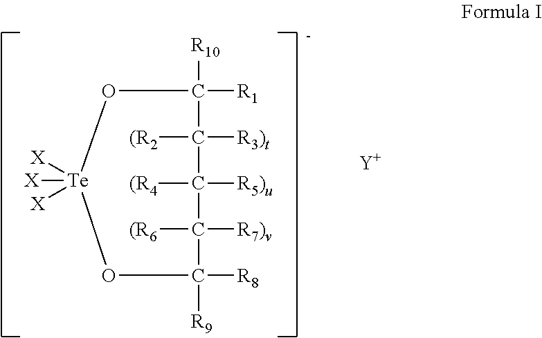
O1C([R10])([R1])C([(R2])([R3)t])C([(R4])([R5)u])C([(R6])([R7)v])C([R8])([R9])O[Te]1([X])([X])[X].[Y]
